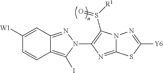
C12=C(I)N(C3=C(S([R1])=O)N4C(=N3)SC([Y6])=N4)N=C1C=C([W1])C=C2
